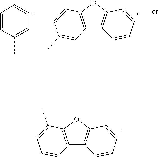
C12=C(C(C)=CC=C1)OC1=C2C=CC=C1.C1=C(C)C=CC=C1.C12=C(C=CC(C)=C1)OC1=C2C=CC=C1
